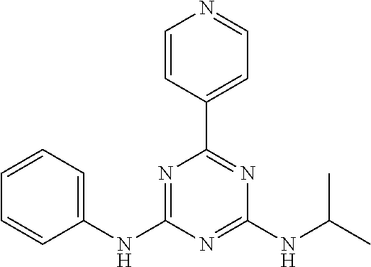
C1(NC2=NC(C3=CC=NC=C3)=NC(NC(C)C)=N2)=CC=CC=C1
